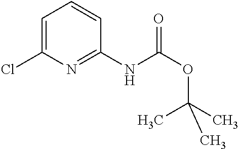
C1=C(Cl)N=C(NC(OC(C)(C)C)=O)C=C1
